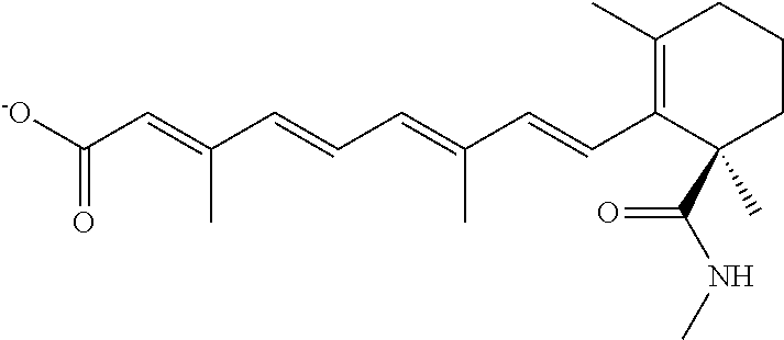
[-O]C(C=C(C=CC=C(C=CC1=C(C)CCCC1(C(NC)=O)C)C)C)=O
